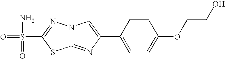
N12C(=NC(C3=CC=C(OCCO)C=C3)=C1)SC(S(=O)(N)=O)=N2
